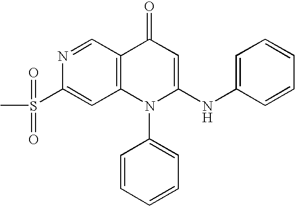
C1(S(C)(=O)=O)=CC2=C(C=N1)C(=O)C=C(NC1=CC=CC=C1)N2C1=CC=CC=C1
